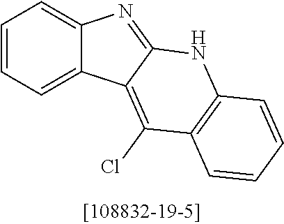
C1=CC=C2C(=C1)N=C1C2=C(Cl)C2=C(N1)C=CC=C2
